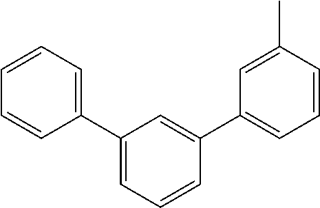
C1(C2=CC=CC(C3=CC=CC(C)=C3)=C2)=CC=CC=C1
